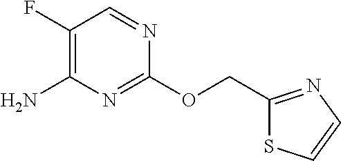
C1(F)=C(N)N=C(OCC2=NC=CS2)N=C1
